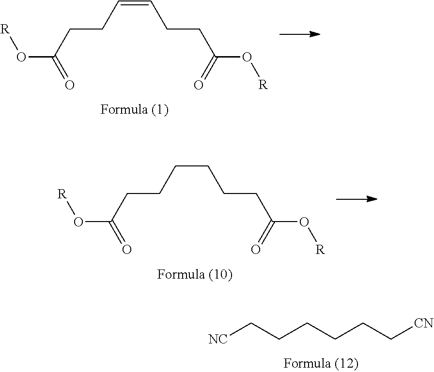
[NC]CCCCCC[CN].O(C(CCC=CCCC(O[R])=O)=O)[R].O(C(CCCCCCC(O[R])=O)=O)[R]
